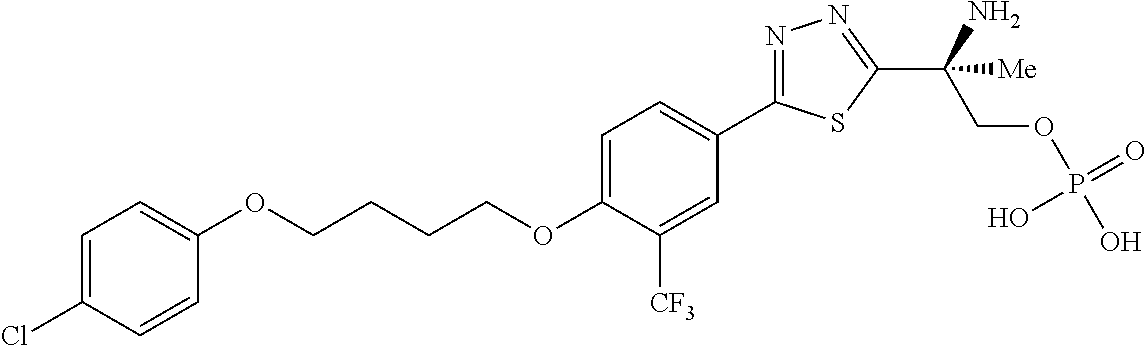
C(OC1=CC=C(C2=NN=C(C(COP(O)(=O)O)(N)[Me])S2)C=C1[CF3])CCCOC1=CC=C(Cl)C=C1
